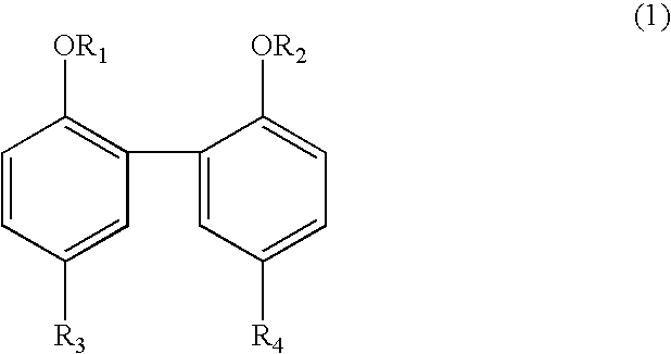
C1=CC([R3])=CC(C2=CC([R4])=CC=C2[OR2])=C1[OR1]
